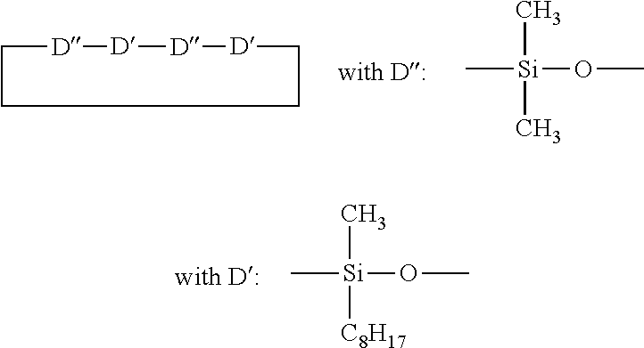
C1[D][D][D][D]CCC1.C[Si](OC)(C)C.C[Si](OC)(C)[C8H17]
